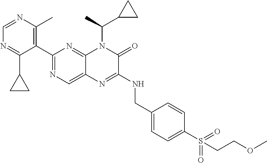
C1=NC(C)=C(C2=NC=C3C(=N2)N(C(C2CC2)C)C(=O)C(NCC2=CC=C(S(=O)(=O)CCOC)C=C2)=N3)C(C2CC2)=N1
